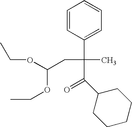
C1=CC(C(CC(OCC)OCC)(C)C(C2CCCCC2)=O)=CC=C1
